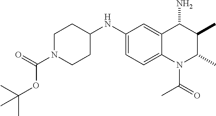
C1(NC2CCN(C(=O)OC(C)(C)C)CC2)=CC=C2C(=C1)C(N)C(C)C(C)N2C(=O)C
